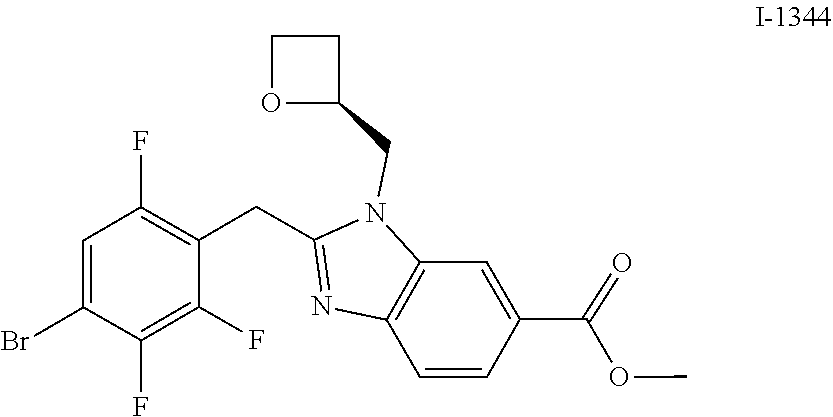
C12=C(N(CC3CCO3)C(CC3=C(F)C=C(Br)C(F)=C3F)=N1)C=C(C(=O)OC)C=C2
